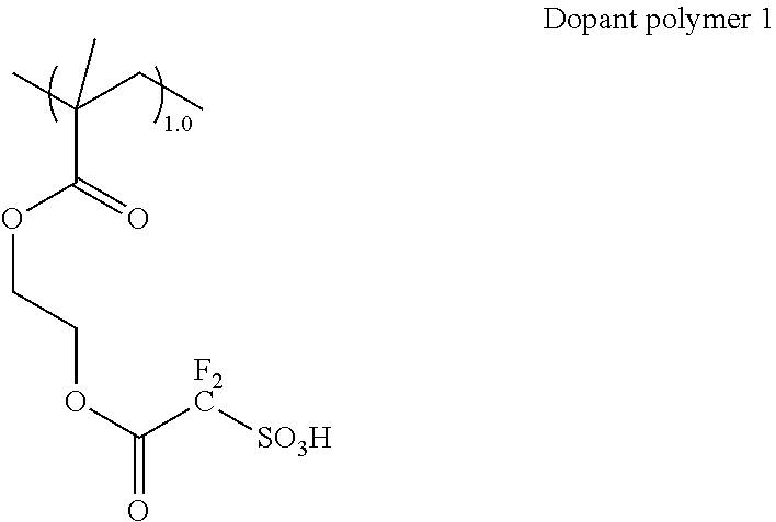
CC(CC)(C(=O)OCCOC([F2C][SO3H])=O)C
